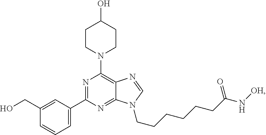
N1=C(C2=CC=CC(CO)=C2)N=C2C(=C1N1CCC(O)CC1)N=CN2CCCCCCC(N[OH])=O
